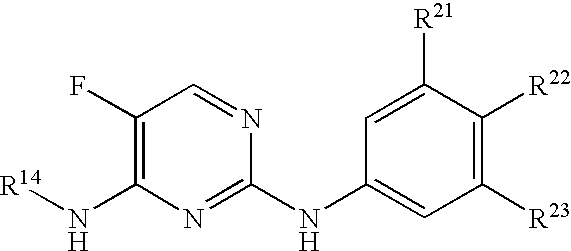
C1=C([R21])C([R22])=C([R23])C=C1NC1=NC(N[R14])=C(F)C=N1
